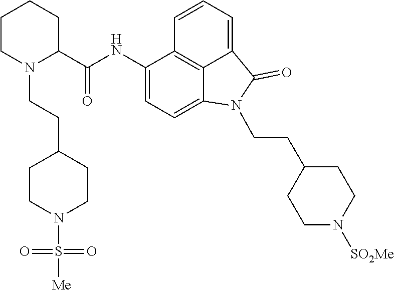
C1(NC(C2CCCCN2CCC2CCN(S([Me])(=O)=O)CC2)=O)=CC=C2C3=C1C=CC=C3C(=O)N2CCC1CCN([SO2Me])CC1
